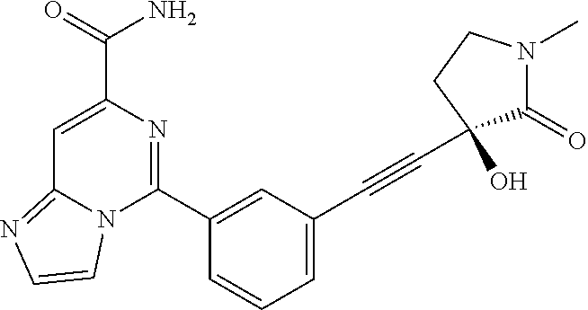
C1=C(C(=O)N)N=C(C2=CC(C#CC3(O)C(=O)N(C)CC3)=CC=C2)N2C1=NC=C2
